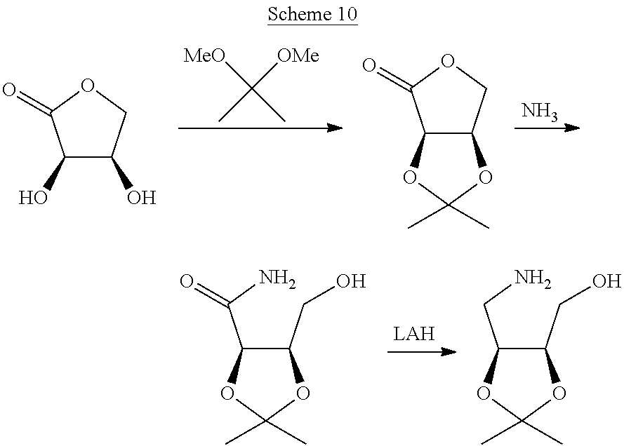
C1(O)C(O)COC1=O.[MeO]C([OMe])(C)C.C12C(COC1=O)OC(C)(C)O2.N.C1(C(N)=O)C(CO)OC(C)(C)O1.C1(CN)C(CO)OC(C)(C)O1
